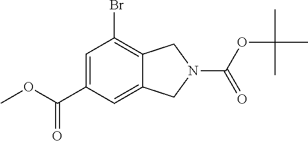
BrC1=C2C(=CC(C(OC)=O)=C1)CN(C(OC(C)(C)C)=O)C2
